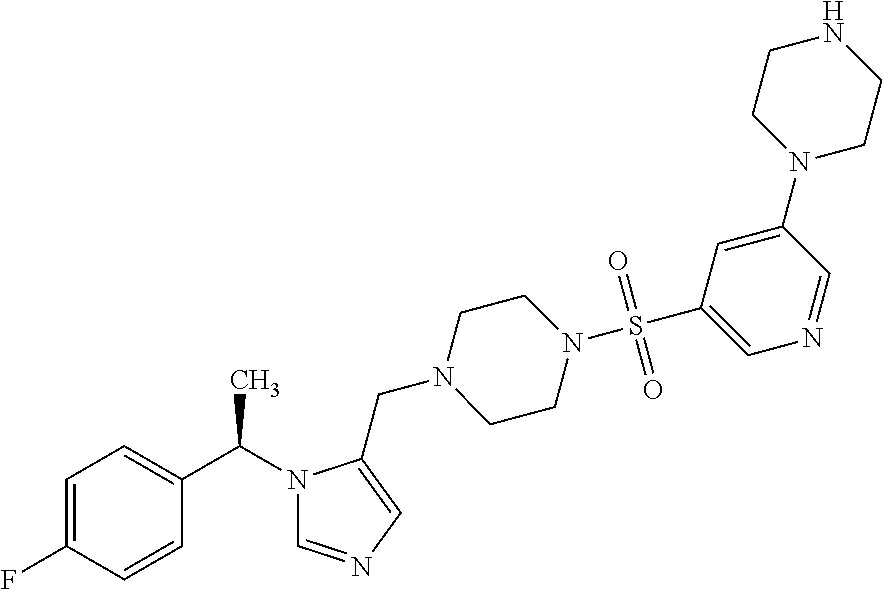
C1=C(F)C=CC(C(C)N2C=NC=C2CN2CCN(S(=O)(=O)C3=CN=CC(N4CCNCC4)=C3)CC2)=C1
